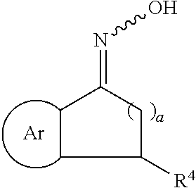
C1([R4])CC(=NO)CC1.[Ar]
